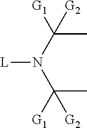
CC(N(C(C)([G1])[G2])[L])([G1])[G2]
